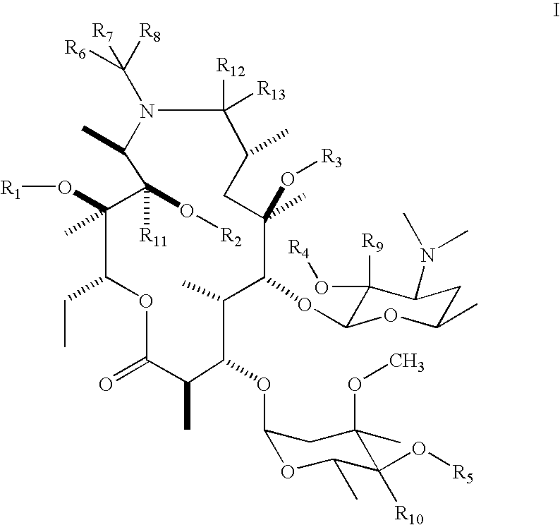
O1C(=O)C(C)C(OC2OC(C)C([R10])(O[R5])C(OC)(C)C2)C(C)C(OC2C(O[R4])([R9])C(N(C)C)CC(C)O2)C(C)(O[R3])CC(C)C([R12])([R13])N(C([R6])([R8])[R7])C(C)C(O[R2])([R11])C(O[R1])(C)C1CC
